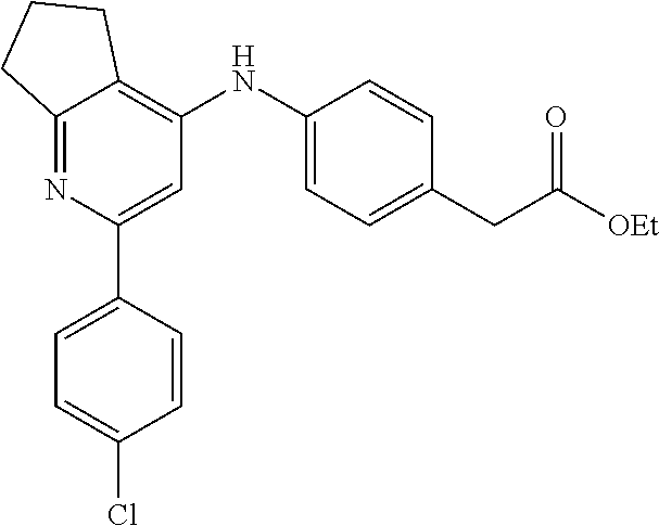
C12=NC(C3=CC=C(Cl)C=C3)=CC(NC3=CC=C(CC([OEt])=O)C=C3)=C1CCC2
